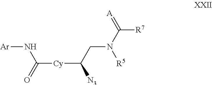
[Ar]NC(=O)[Cy]C(CN([R5])C(=[A])[R7])[N3]
